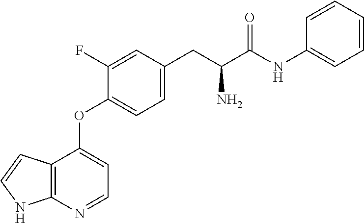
C1=CC=CC=C1NC(C(CC1=CC=C(OC2=CC=NC3=C2C=CN3)C(F)=C1)N)=O
